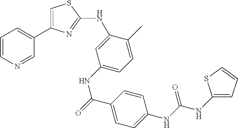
C1=CN=CC(C2=CSC(NC3=CC(NC(C4=CC=C(NC(NC5=CC=CS5)=O)C=C4)=O)=CC=C3C)=N2)=C1
